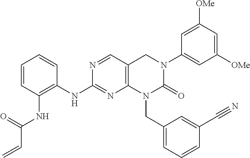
C12=C(C=NC(NC3=C(NC(C=C)=O)C=CC=C3)=N1)CN(C1=CC([OMe])=CC([OMe])=C1)C(=O)N2CC1=CC=CC(C#N)=C1
